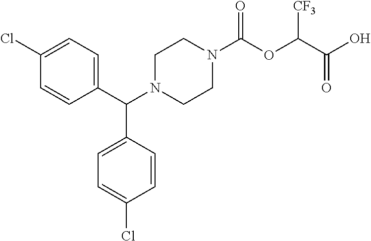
C1(Cl)=CC=C(C(N2CCN(C(OC(C(=O)O)[CF3])=O)CC2)C2=CC=C(Cl)C=C2)C=C1
